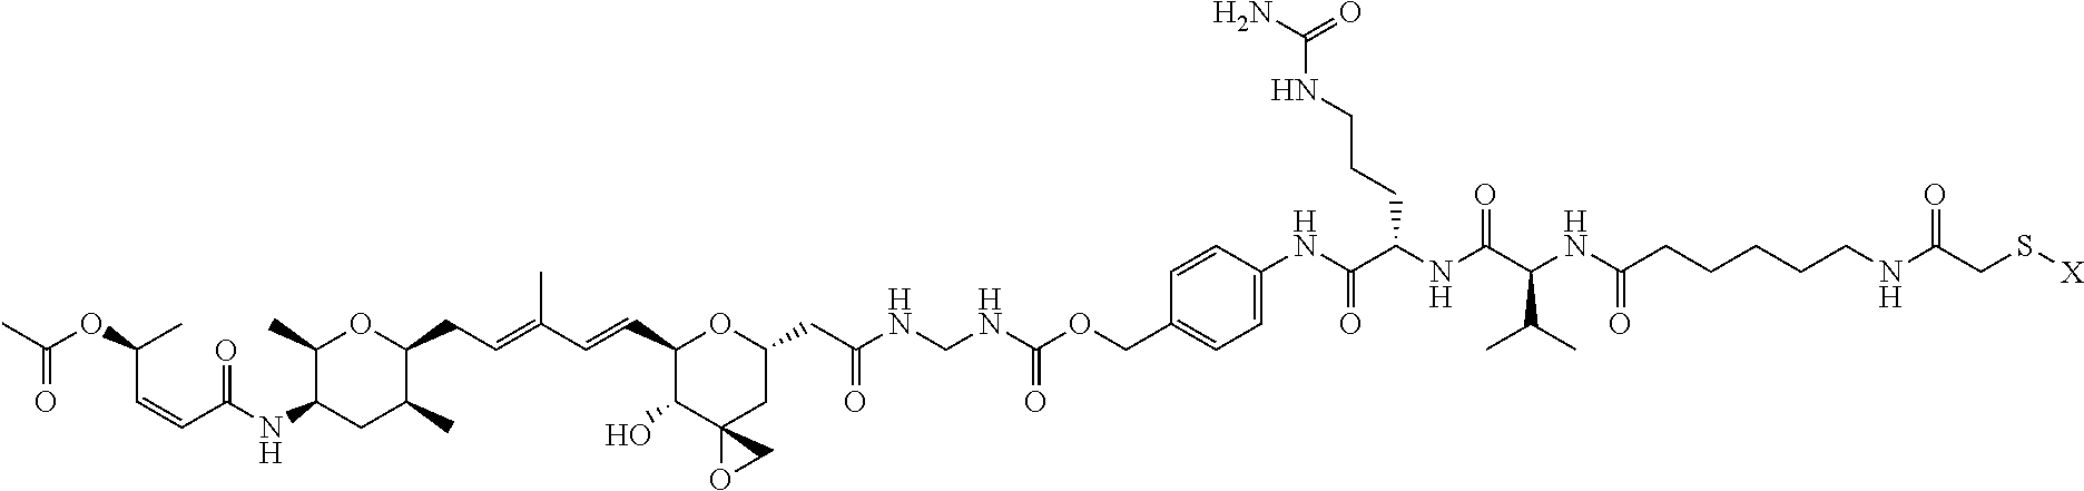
C1(C)C(NC(=O)C=CC(C)OC(=O)C)CC(C)C(CC=C(C)C=CC2C(O)C3(CC(CC(=O)NCNC(OCC4=CC=C(NC(C(CCCNC(=O)N)NC(=O)C(NC(CCCCCNC(CS[X])=O)=O)C(C)C)=O)C=C4)=O)O2)OC3)O1
